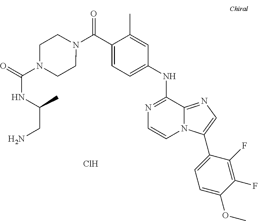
N1=C(NC2=CC=C(C(=O)N3CCN(C(NC(CN)C)=O)CC3)C(C)=C2)C2=NC=C(C3=CC=C(OC)C(F)=C3F)N2C=C1.Cl
